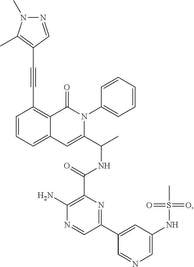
C1=CC=C2C(=C1C#CC1=C(C)N(C)N=C1)C(=O)N(C1=CC=CC=C1)C(C(C)NC(C1=C(N)N=CC(C3=CC(NS(C)(=O)=O)=CN=C3)=N1)=O)=C2
